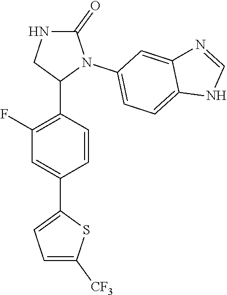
C1(F)=C(C2N(C3=CC=C4C(=C3)N=CN4)C(=O)NC2)C=CC(C2=CC=C([CF3])S2)=C1
